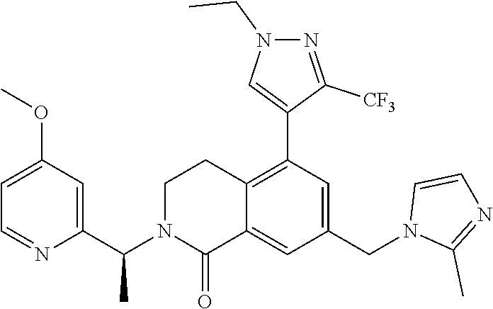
C1(OC)=CC=NC(C(N2C(=O)C3=CC(CN4C(C)=NC=C4)=CC(C4=CN(CC)N=C4[CF3])=C3CC2)C)=C1
